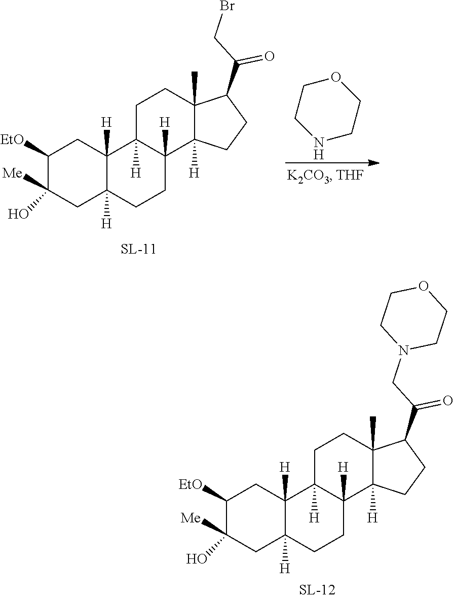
C1([EtO])C([Me])(O)CC2([H])C([H])(C1)C1([H])C([H])(CC2)C2([H])C(C)(CC1)C(C(CN1CCOCC1)=O)CC2.O1CCNCC1.C1([EtO])C([Me])(O)CC2([H])C([H])(C1)C1([H])C([H])(CC2)C2([H])C(C)(CC1)C(C(CBr)=O)CC2
